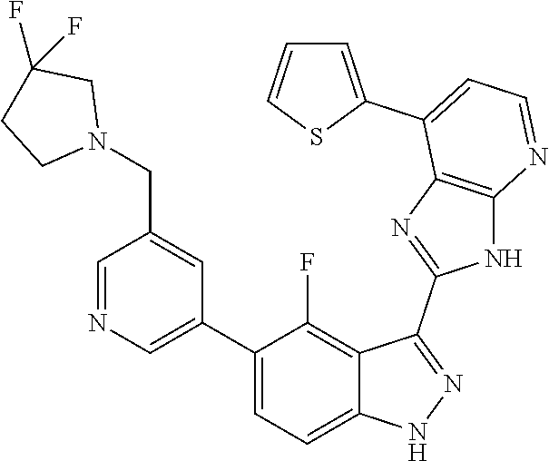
C1=NC=C(C2=CC=C3C(=C2F)C(C2=NC4=C(N2)N=CC=C4C2=CC=CS2)=NN3)C=C1CN1CC(F)(F)CC1
